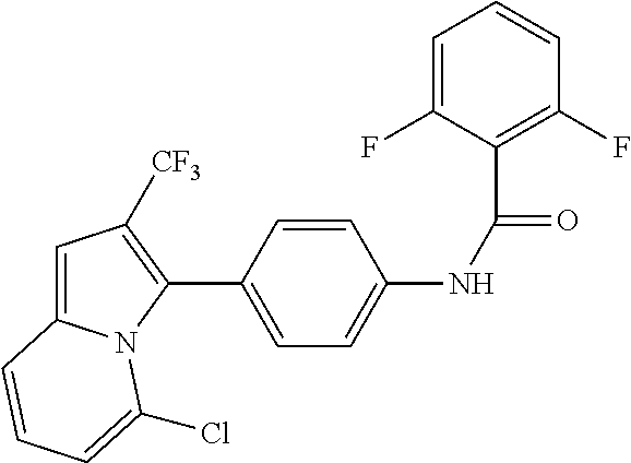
C1(C2=CC=C(NC(=O)C3=C(F)C=CC=C3F)C=C2)=C([CF3])C=C2N1C(Cl)=CC=C2
